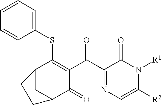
C12C(SC3=CC=CC=C3)=C(C(C3=NC=C([R2])N([R1])C3=O)=O)C(=O)C(C1)CC2
